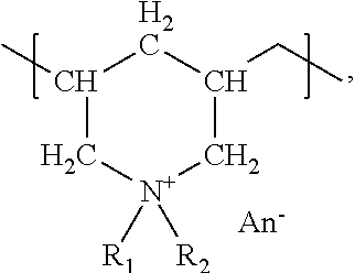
C1(C)C[N+]([R1])([R2])CC(CC)C1
